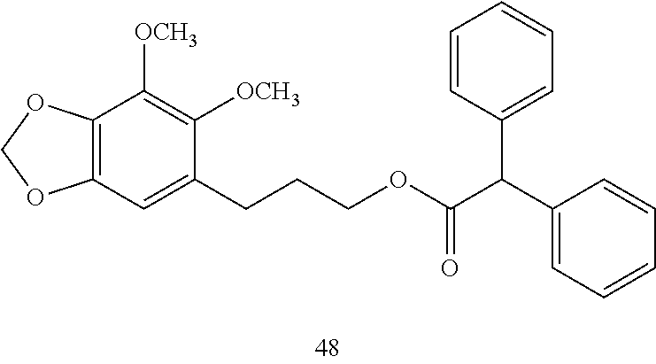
C12=C(OCO1)C([OCH3])=C([OCH3])C(CCCOC(=O)C(C1=CC=CC=C1)C1=CC=CC=C1)=C2
